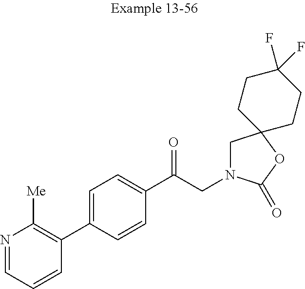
N1=CC=CC(C2=CC=C(C(CN3CC4(OC3=O)CCC(F)(F)CC4)=O)C=C2)=C1[Me]
